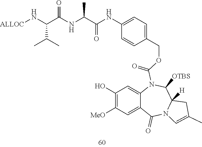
C1(O)=C([MeO])C=C2C(=C1)N(C(=O)OCC1=CC=C(NC(=O)C(NC(=O)C(C(C)C)N[ALLOC])C)C=C1)C([OTBS])C1([H])N(C2=O)C=C(C)C1
